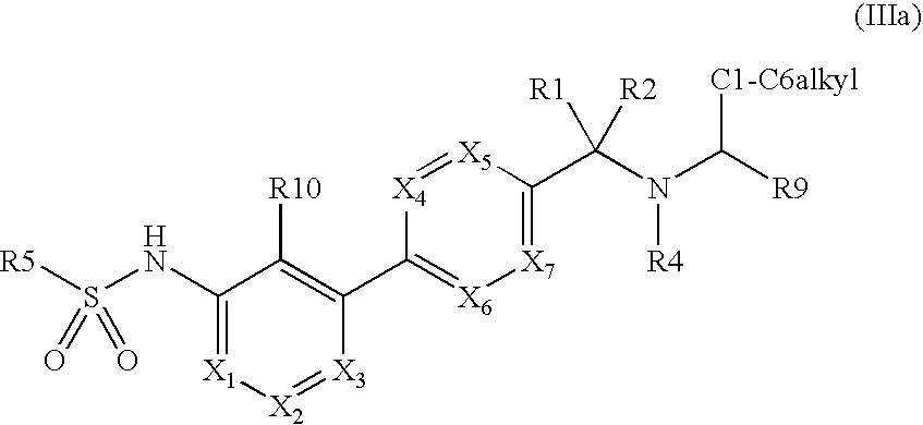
C1(NS([R5])(=O)=O)=[X1][X2]=[X3]C(C2=[X6][X7]=C(C(N([R4])C([R9])[C1-C6alkyl])([R1])[R2])[X5]=[X4]2)=C1[R10]
